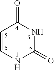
C1=CNC(=O)NC1=O
